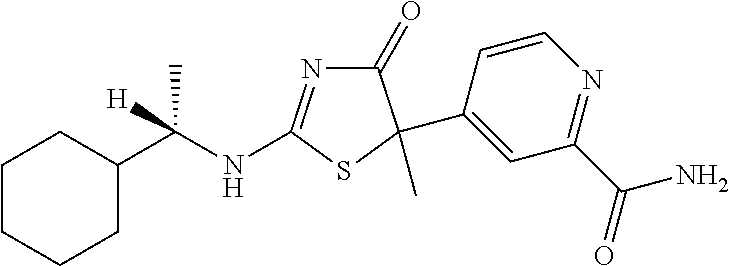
C1CCCC(C(NC2=NC(=O)C(C3=CC(C(=O)N)=NC=C3)(C)S2)(C)[H])C1
